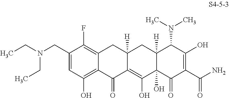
N(CC1=CC(O)=C2C(=C1F)CC1([H])C(=C(O)C3(O)C([H])(C1)C(N(C)C)C(O)=C(C(N)=O)C3=O)C2=O)(CC)CC
